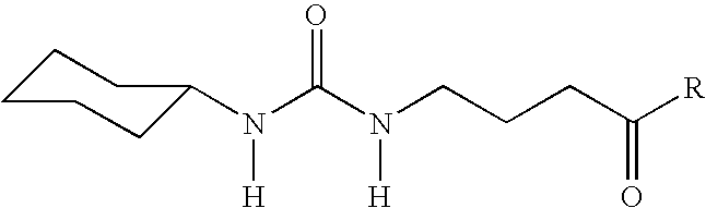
N(C(N(CCCC([R])=O)[H])=O)([H])C1CCCCC1
